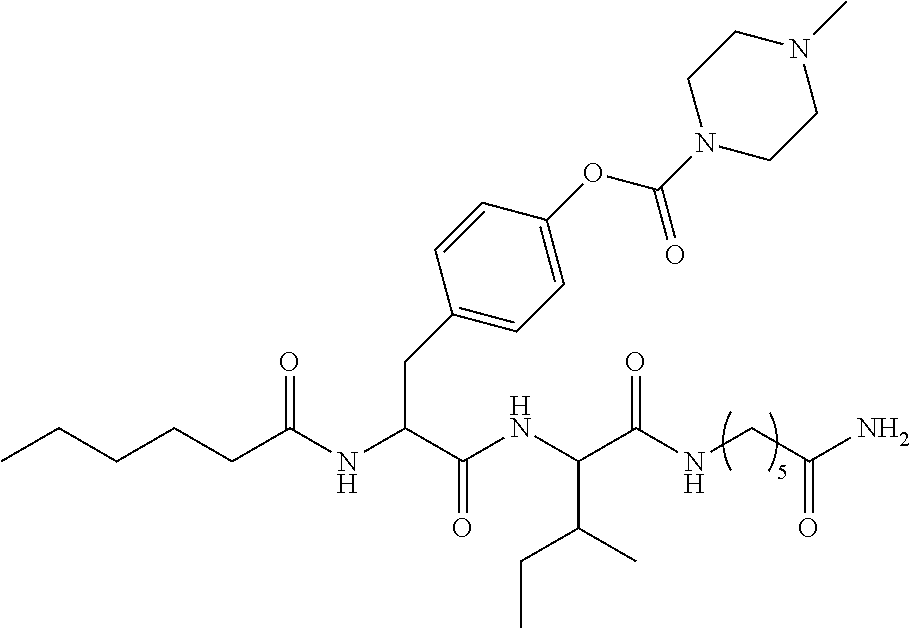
CCCCCC(NC(CC1=CC=C(OC(N2CCN(C)CC2)=O)C=C1)C(=O)NC(C(NCC(N)=O)=O)C(C)CC)=O
